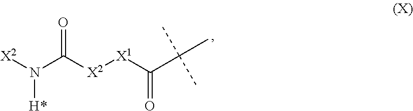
[X2]N(C([X2][X1]C(C(C)(C)C)=O)=O)[H*]
